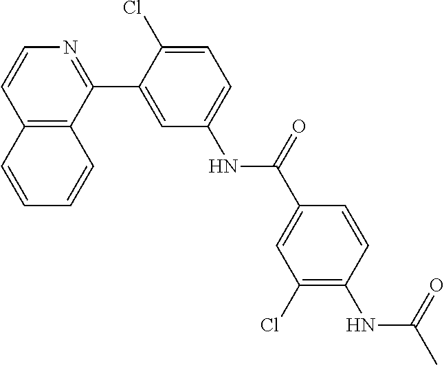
C12=C(C(C3=CC(NC(C4=CC(Cl)=C(NC(C)=O)C=C4)=O)=CC=C3Cl)=NC=C1)C=CC=C2
